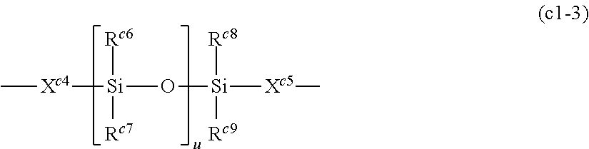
C[Xc4][Si](O[Si]([Xc5]C)([Rc8])[Rc9])([Rc6])[Rc7]
